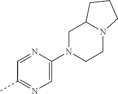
C1=NC(N2CCN3C(C2)CCC3)=CN=C1C
